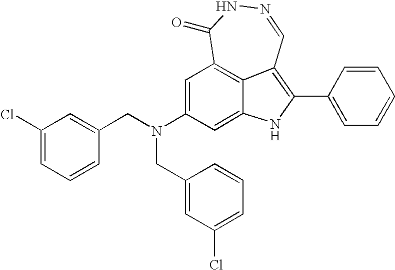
N1=CC2=C(C3=CC=CC=C3)NC3=CC(N(CC4=CC(Cl)=CC=C4)CC4=CC(Cl)=CC=C4)=CC(=C23)C(=O)N1
